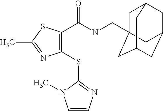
C1(SC2=NC=CN2C)=C(C(NCC23CC4CC(CC(C2)C4)C3)=O)SC(C)=N1
